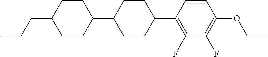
C1CC(C2=C(F)C(F)=C(OCC)C=C2)CCC1C1CCC(CCC)CC1
